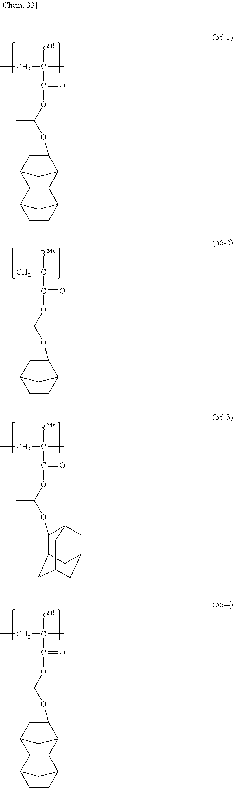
CCC(C)([R24b])C(=O)OC(C)OC1C2C3C(C(C1)C2)C1CCC3C1.CCC(C)([R24b])C(=O)OC(C)OC1C2CCC(C1)C2.CCC(C)([R24b])C(=O)OC(C)OC1C2CC3CC(CC1C3)C2.CCC(C)([R24b])C(=O)OCOC1C2C3C(C(C1)C2)C1CCC3C1
